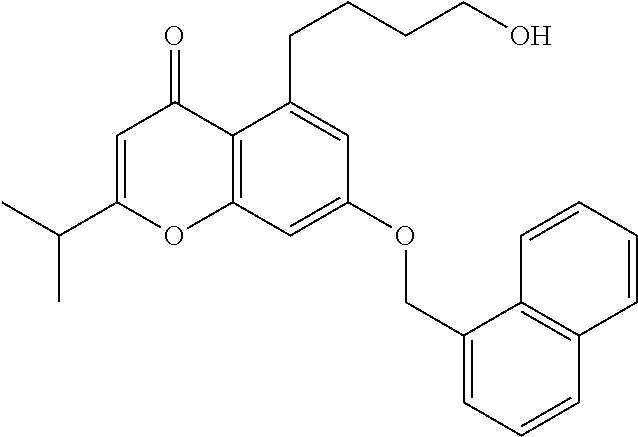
C12=C(C=C(OCC3=CC=CC4=C3C=CC=C4)C=C1CCCCO)OC(C(C)C)=CC2=O
